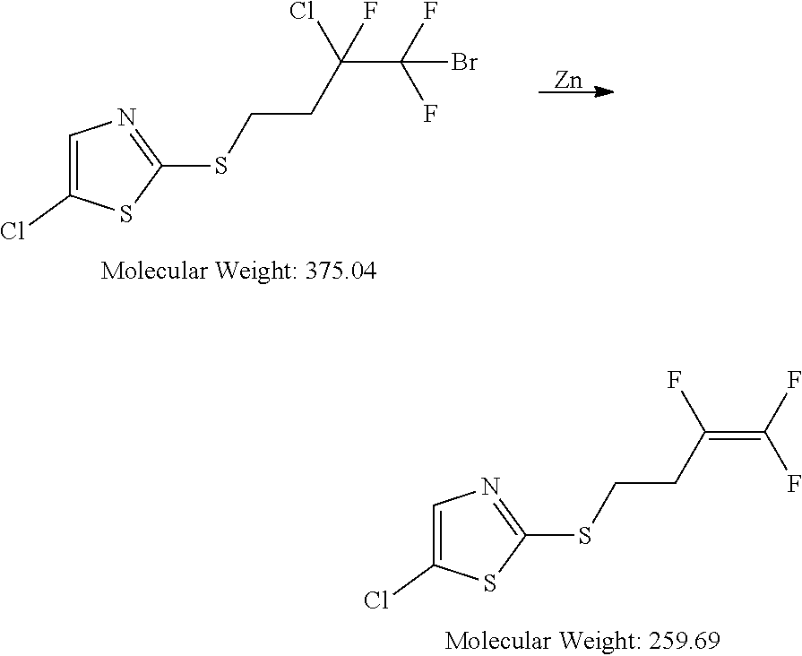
C1=C(Cl)SC(SCCC(Cl)(C(F)(F)Br)F)=N1.[Zn].C1=C(Cl)SC(SCCC(F)=C(F)F)=N1
